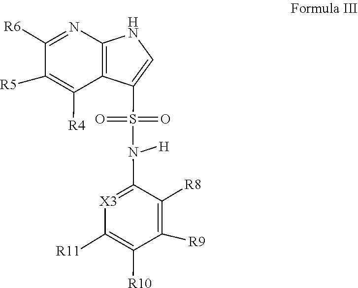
C1([R11])=C([R10])C([R9])=C([R8])C(N(S(C2=CNC3=C2C([R4])=C([R5])C([R6])=N3)(=O)=O)[H])=[X3]1
